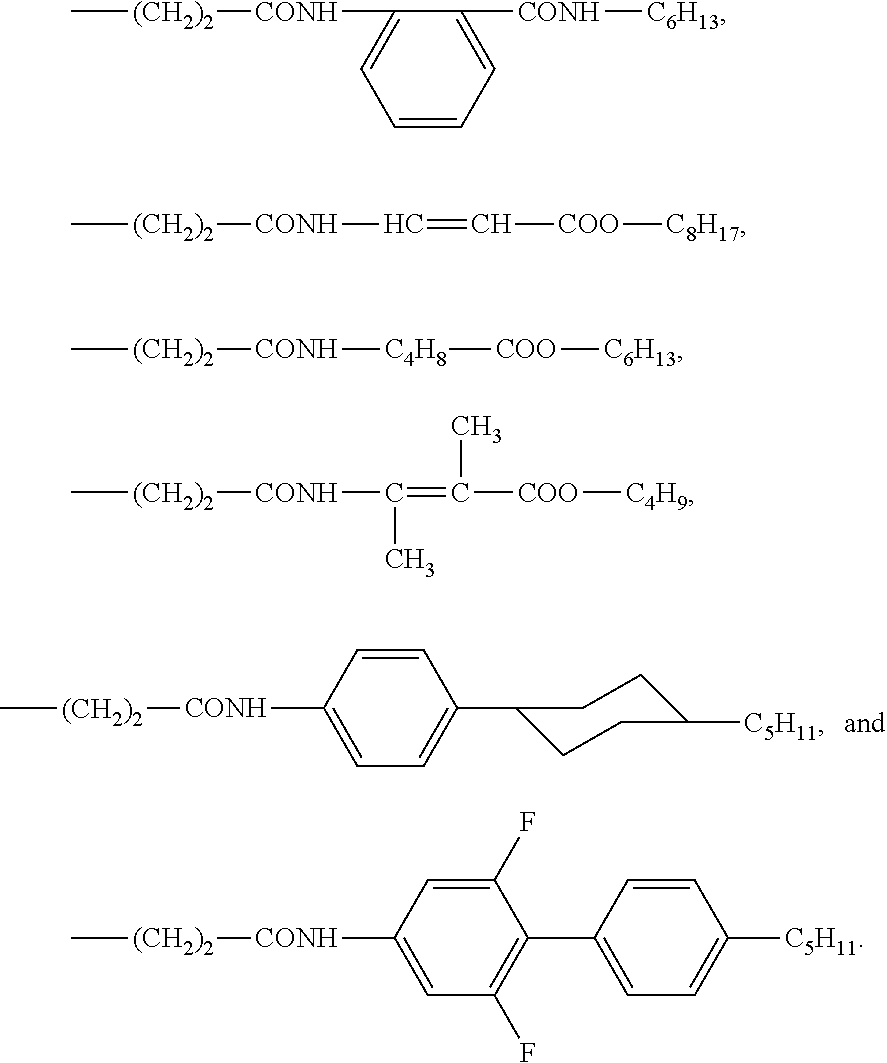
C[(CH2)2][CONH]C1=CC=C(C2CCC([C5H11])CC2)C=C1.C[(CH2)2][CONH]C1=CC=CC=C1[CONH][C6H13].C[(CH2)2][CONH]C=C[COO][C8H17].C[(CH2)2][CONH][C4H8][COO][C6H13].C[(CH2)2][CONH]C(=C(C)[COO][C4H9])C.C[(CH2)2][CONH]C1=CC(F)=C(C2=CC=C([C5H11])C=C2)C(F)=C1
